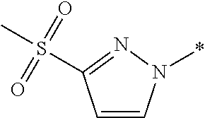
C1=CN(*)N=C1S(C)(=O)=O
